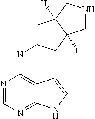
N1=CN=C2C(=C1NC1CC3([H])C([H])(C1)CNC3)C=CN2
